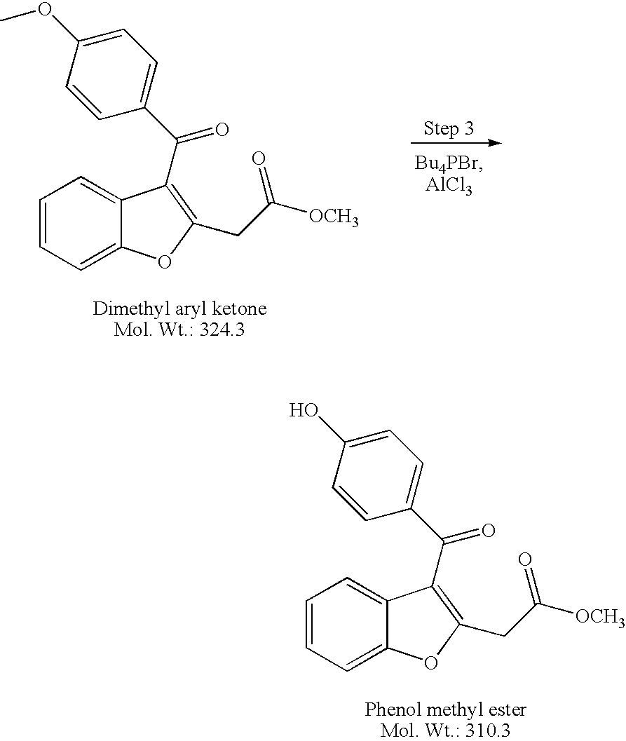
C1=CC=C2C(=C1)C(C(=O)C1=CC=C(OC)C=C1)=C(CC(=O)[OCH3])O2.C1=CC=C2C(=C1)C(C(=O)C1=CC=C(O)C=C1)=C(CC(=O)[OCH3])O2
